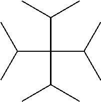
C(C(C(C)C)(C(C)C)C(C)C)(C)C
